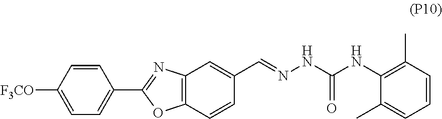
C1=CC([F3CO])=CC=C1C1=NC2=C(O1)C=CC(C=NNC(NC1=C(C)C=CC=C1C)=O)=C2
